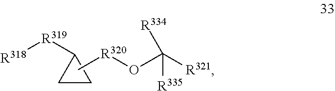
C1([R319][R318])CC1.C[R320]OC([R321])([R334])[R335]
